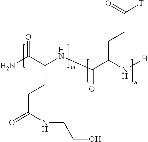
NC(C(CCC(=O)NCCO)NC(C(N[H])CCC([T])=O)=O)=O
